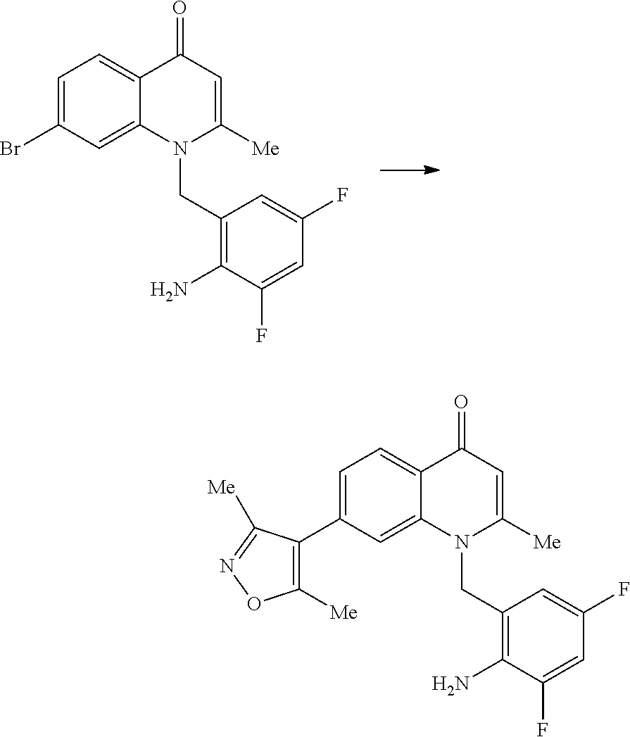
BrC1=CC=C2C(=C1)N(CC1=C(N)C(F)=CC(F)=C1)C([Me])=CC2=O.C1([Me])=C(C2=CC=C3C(=C2)N(CC2=C(N)C(F)=CC(F)=C2)C([Me])=CC3=O)C([Me])=NO1
